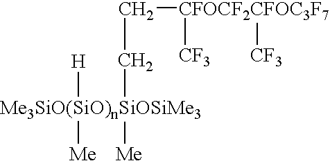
C(C[Me3SiO(SiO)nSiOSiMe3]([H])([Me])[Me])[CFOCF2CFOC3F7]([CF3])[CF3]
